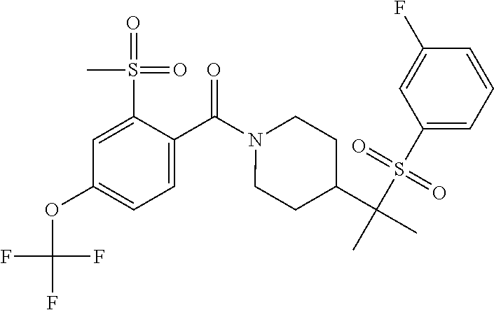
C1=C(S(=O)(=O)C)C(C(N2CCC(C(C)(S(C3=CC=CC(F)=C3)(=O)=O)C)CC2)=O)=CC=C1OC(F)(F)F
